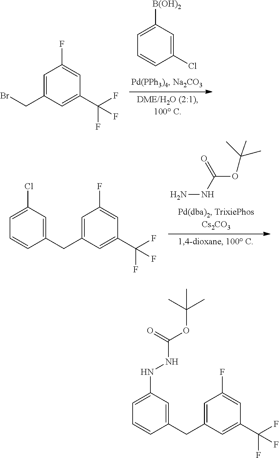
C1=C(CBr)C=C(C(F)(F)F)C=C1F.C1=C([B(OH)2])C=C(Cl)C=C1.C1=C(CC2=CC(Cl)=CC=C2)C=C(C(F)(F)F)C=C1F.NNC(OC(C)(C)C)=O.C1=C(CC2=CC(NNC(=O)OC(C)(C)C)=CC=C2)C=C(C(F)(F)F)C=C1F
